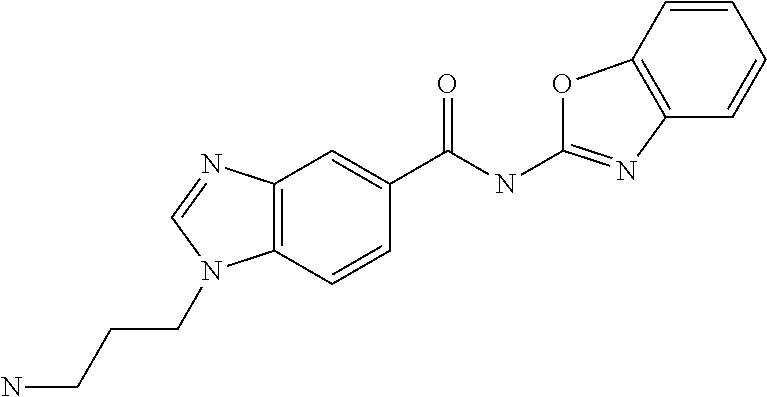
C12=C(C=CC(C(NC3=NC4=C(O3)C=CC=C4)=O)=C1)N(CCCN)C=N2
